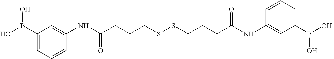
C1(B(O)O)=CC=CC(NC(CCCSSCCCC(NC2=CC(B([OH])O)=CC=C2)=O)=O)=C1
